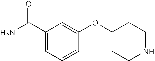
NC(C1=CC=CC(OC2CCNCC2)=C1)=O
